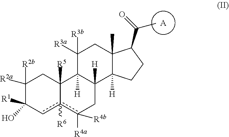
C1([R2b])([R2a])C([R1])(O)cc2([R6])c([R4a])([R4b])CC3([H])C([H])(C2([R5])C1)C([R3b])([R3a])CC1(C)C3([H])CCC1C(=O)C.[A]
